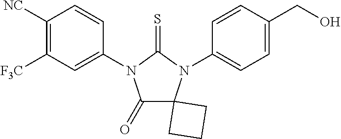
C1(=O)C2(N(C3=CC=C(CO)C=C3)C(=S)N1C1=CC([F3C])=C([NC])C=C1)CCC2
